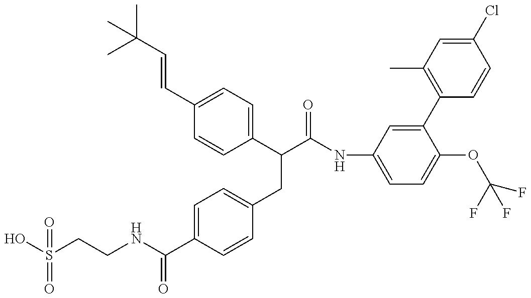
OS(CCNC(C1=CC=C(CC(C(NC2=CC=C(OC(F)(F)F)C(C3=C(C)C=C(Cl)C=C3)=C2)=O)C2=CC=C(C=CC(C)(C)C)C=C2)C=C1)=O)(=O)=O
